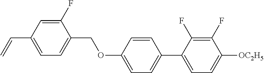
C1(F)=CC(C=C)=CC=C1COC1=CC=C(C2=CC=C([OC2H5])C(F)=C2F)C=C1
